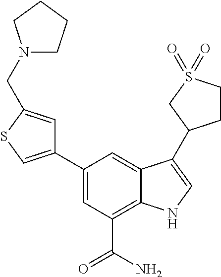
C1(C2=CSC(CN3CCCC3)=C2)=CC(C(=O)N)=C2C(=C1)C(C1CCS(=O)(=O)C1)=CN2
